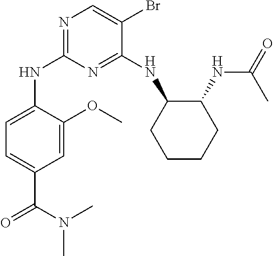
N1=C(NC2CCCCC2NC(=O)C)C(Br)=CN=C1NC1=CC=C(C(N(C)C)=O)C=C1OC
